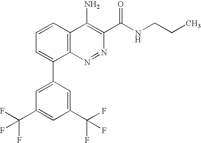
C1(C(F)(F)F)=CC(C2=CC=CC3=C2N=NC(C(=O)NCCC)=C3N)=CC(C(F)(F)F)=C1
